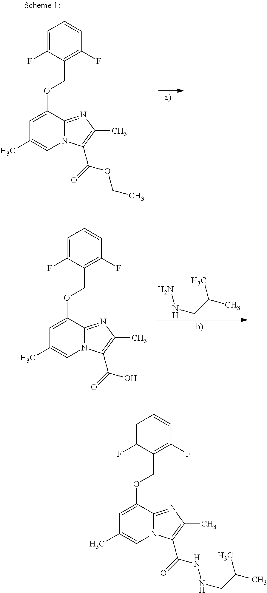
NNCC(C)C.C1=C(F)C(COC2=CC(C)=CN3C2=NC(C)=C3C(=O)O)=C(F)C=C1.C1=C(F)C(COC2=CC(C)=CN3C2=NC(C)=C3C(=O)OCC)=C(F)C=C1.C1=C(F)C(COC2=CC(C)=CN3C2=NC(C)=C3C(=O)NNCC(C)C)=C(F)C=C1
